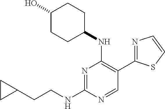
N1=C(NCCC2CC2)N=CC(C2=NC=CS2)=C1NC1CCC(O)CC1
